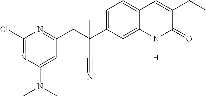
C(C1=CC=C2C(=C1)N([H])C(=O)C(CC)=C2)(CC1=NC(Cl)=NC(N(C)C)=C1)(C#N)C
